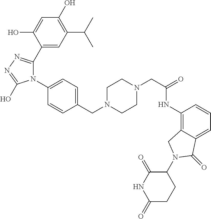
C1N(CC2=CC=C(N3C(C4=CC(C(C)C)=C(O)C=C4O)=NN=C3O)C=C2)CCN(CC(NC2=C3C(=CC=C2)C(=O)N(C2C(=O)NC(=O)CC2)C3)=O)C1
